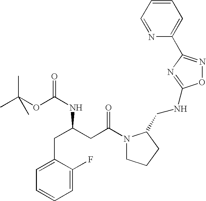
C1=C(F)C(CC(CC(=O)N2CCCC2CNC2=NC(C3=CC=CC=N3)=NO2)NC(OC(C)(C)C)=O)=CC=C1
